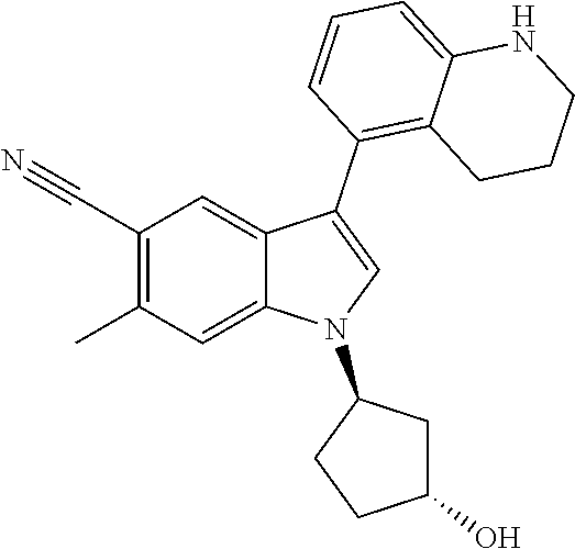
C1(C#N)=C(C)C=C2C(=C1)C(C1=C3C(=CC=C1)NCCC3)=CN2C1CC(O)CC1
